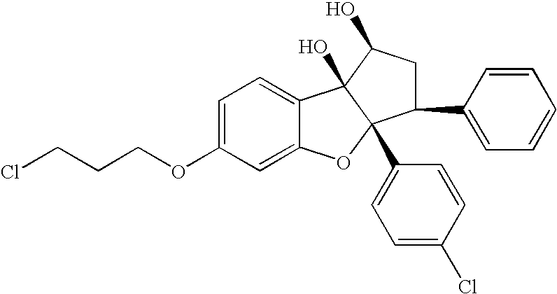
C1=C(OCCCCl)C=C2C(=C1)C1(O)C(C3=CC=C(Cl)C=C3)(O2)C(C2=CC=CC=C2)CC1O
